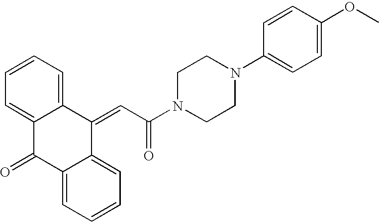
C12=CC=CC=C1C(=CC(N1CCN(C3=CC=C(OC)C=C3)CC1)=O)C1=CC=CC=C1C2=O
